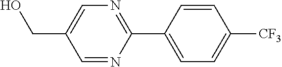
N1=C(C2=CC=C([CF3])C=C2)N=CC(CO)=C1
